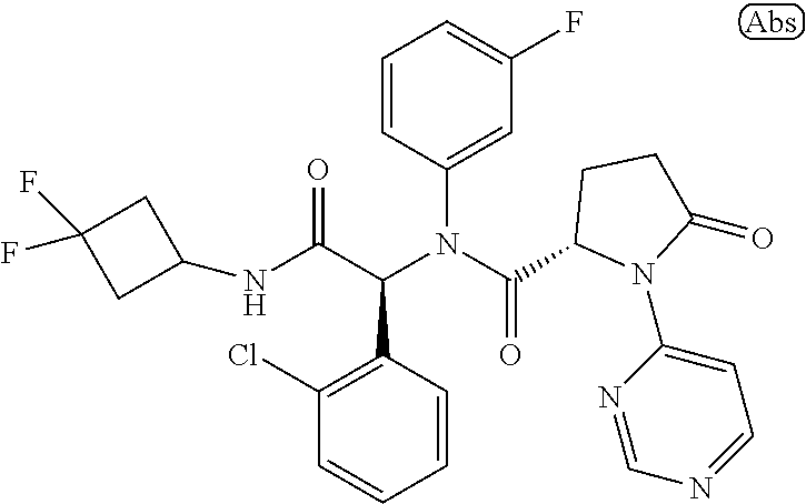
C1=CC(C(C(NC2CC(F)(F)C2)=O)N(C(=O)C2N(C3=CC=NC=N3)C(=O)CC2)C2=CC(F)=CC=C2)=C(Cl)C=C1
